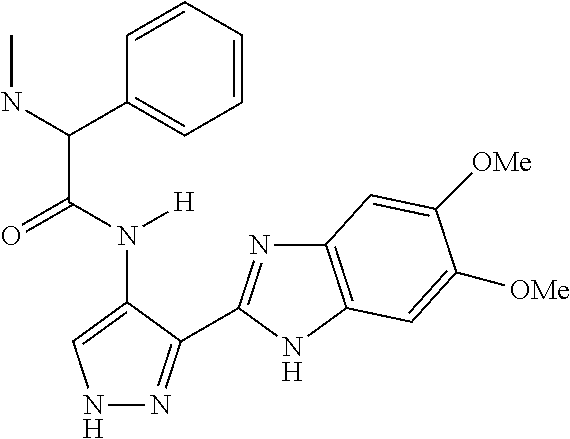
N(C(C1=CC=CC=C1)C(N([H])C1=CNN=C1C1=NC2=C(N1)C=C([OMe])C([OMe])=C2)=O)C
